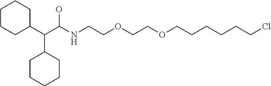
C1CCCC(C(C(NCCOCCOCCCCCCCl)O)C2CCCCC2)C1
